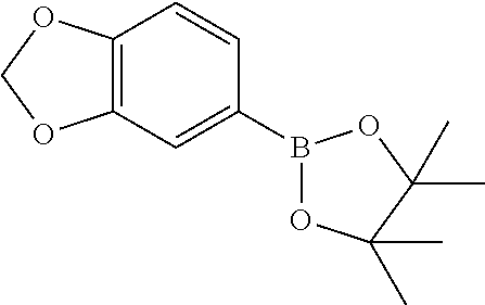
C12=C(C=C(B3OC(C)(C)C(C)(C)O3)C=C1)OCO2
